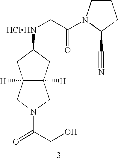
C12([H])C([H])(CC([HClHN]CC(=O)N3CCCC3C#N)C1)CN(C(CO)=O)C2
